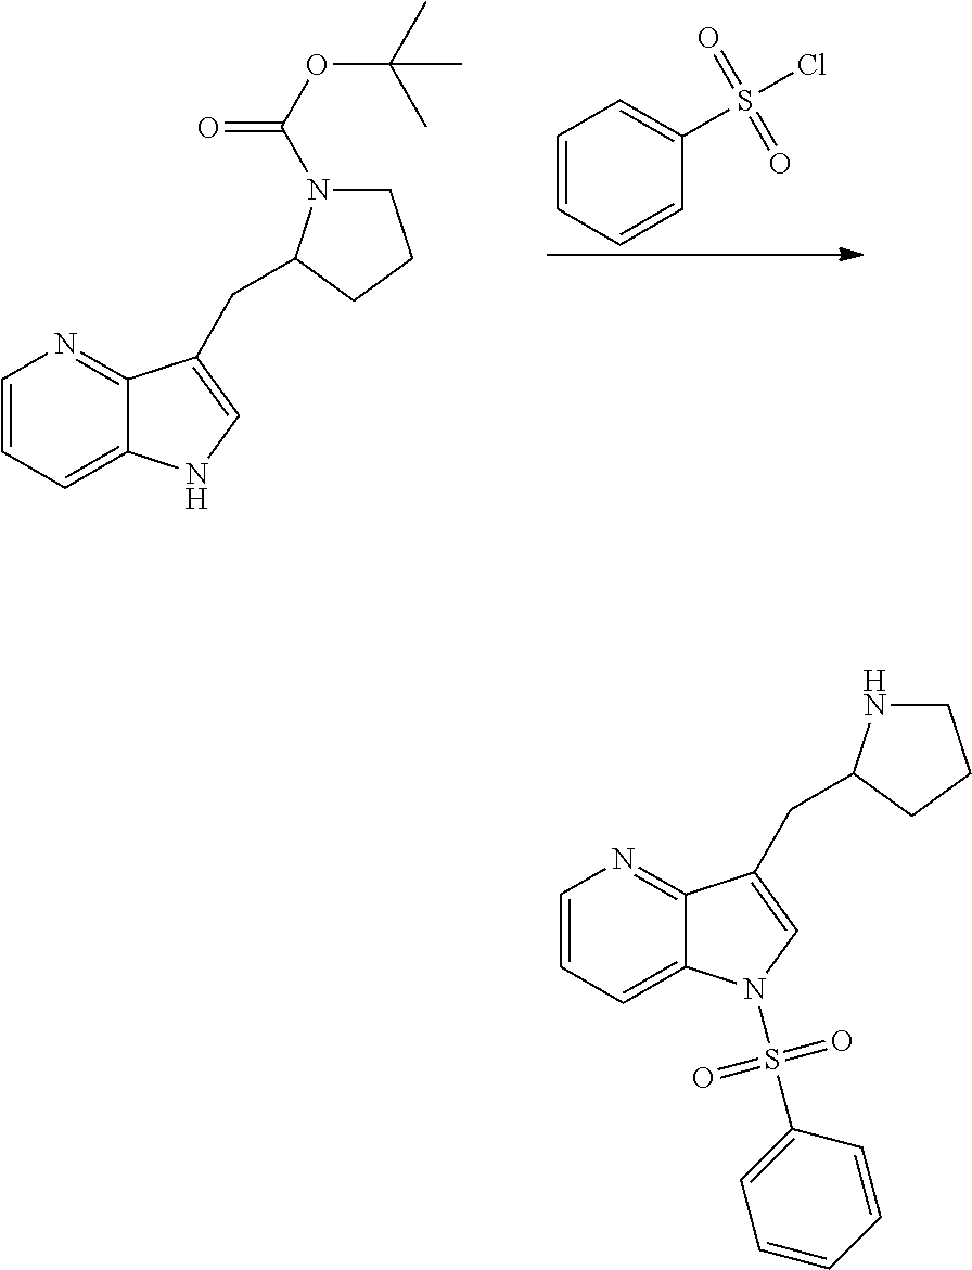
C1=CC=CC(S(Cl)(=O)=O)=C1.C1=CC=C2C(=N1)C(CC1N(C(=O)OC(C)(C)C)CCC1)=CN2.C1=CC=C2C(=N1)C(CC1NCCC1)=CN2S(C1=CC=CC=C1)(=O)=O
